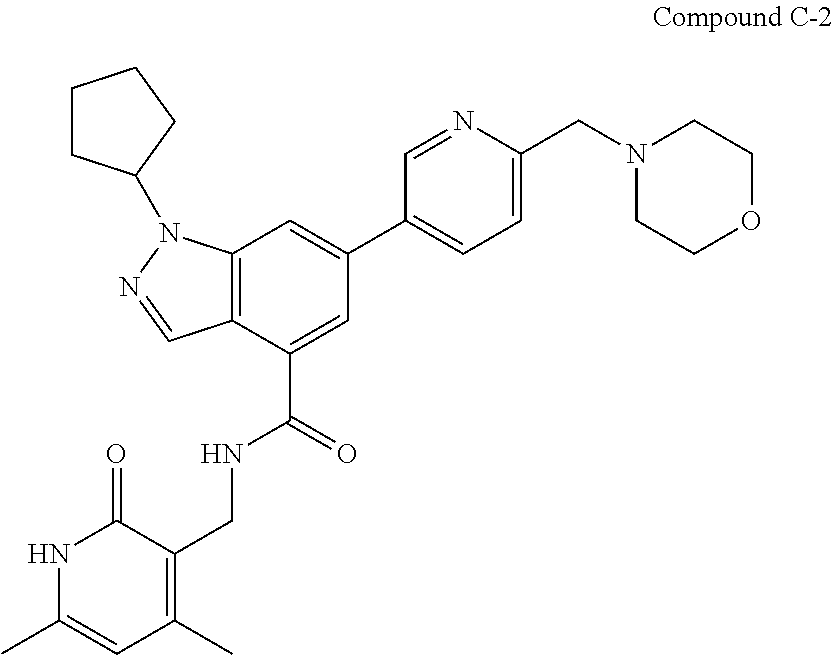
N1C(C)=CC(C)=C(CNC(C2=CC(C3=CC=C(CN4CCOCC4)N=C3)=CC3=C2C=NN3C2CCCC2)=O)C1=O
